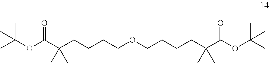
O(C(C(CCCCOCCCCC(C(OC(C)(C)C)=O)(C)C)(C)C)=O)C(C)(C)C
